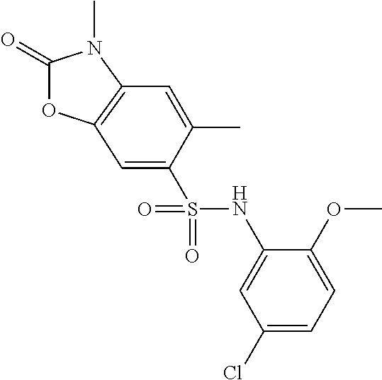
C1(=O)OC2=C(N1C)C=C(C)C(S(NC1=CC(Cl)=CC=C1OC)(=O)=O)=C2
